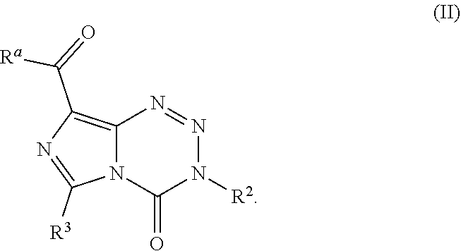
C12=C(C(=O)[Ra])N=C([R3])N1C(=O)N([R2])N=N2
